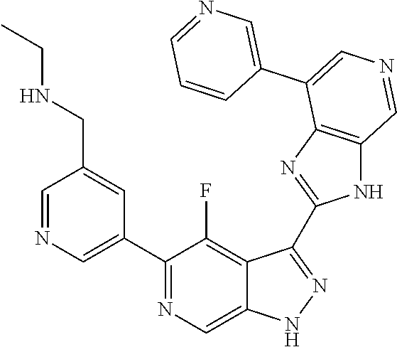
C1(C2=CN=CC(CNCC)=C2)=NC=C2C(=C1F)C(C1=NC3=C(N1)C=NC=C3C1=CN=CC=C1)=NN2
